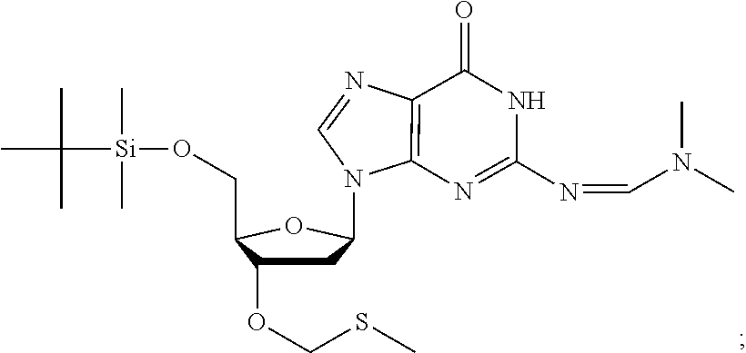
C1C(OCSC)C(CO[Si](C)(C)C(C)(C)C)OC1N1C2=C(N=C1)C(=O)NC(N=CN(C)C)=N2
